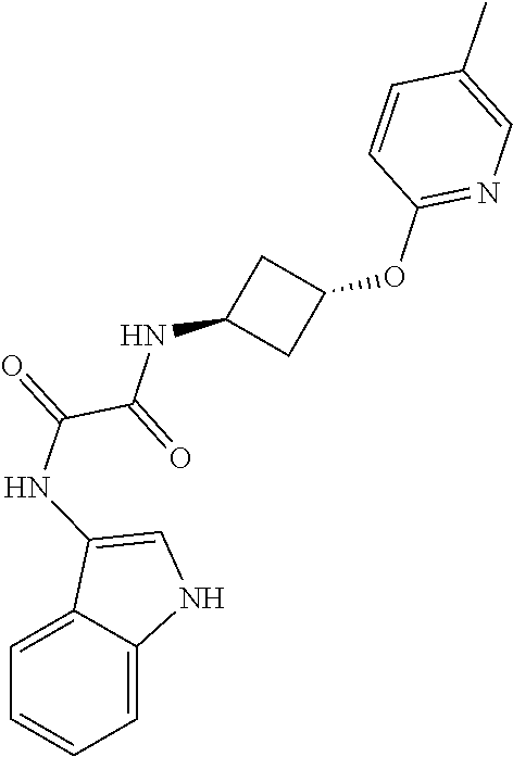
C1=CC(C)=CN=C1OC1CC(NC(C(=O)NC2=CNC3=CC=CC=C23)=O)C1
